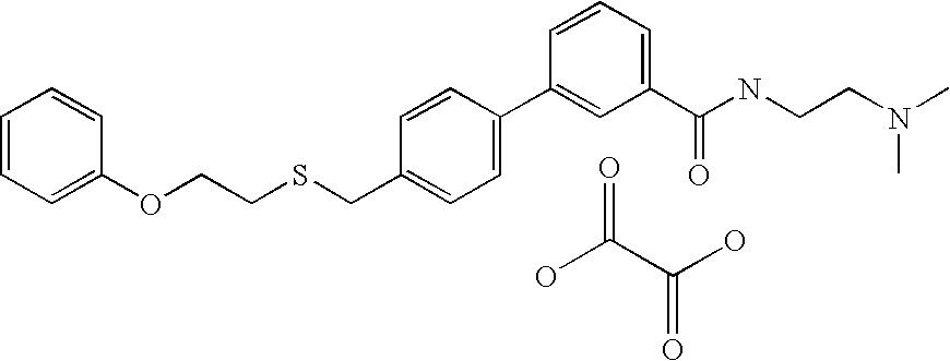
OC(C(O)=O)=O.C1=CC(C2=CC(C(NCCN(C)C)=O)=CC=C2)=CC=C1CSCCOC1=CC=CC=C1
